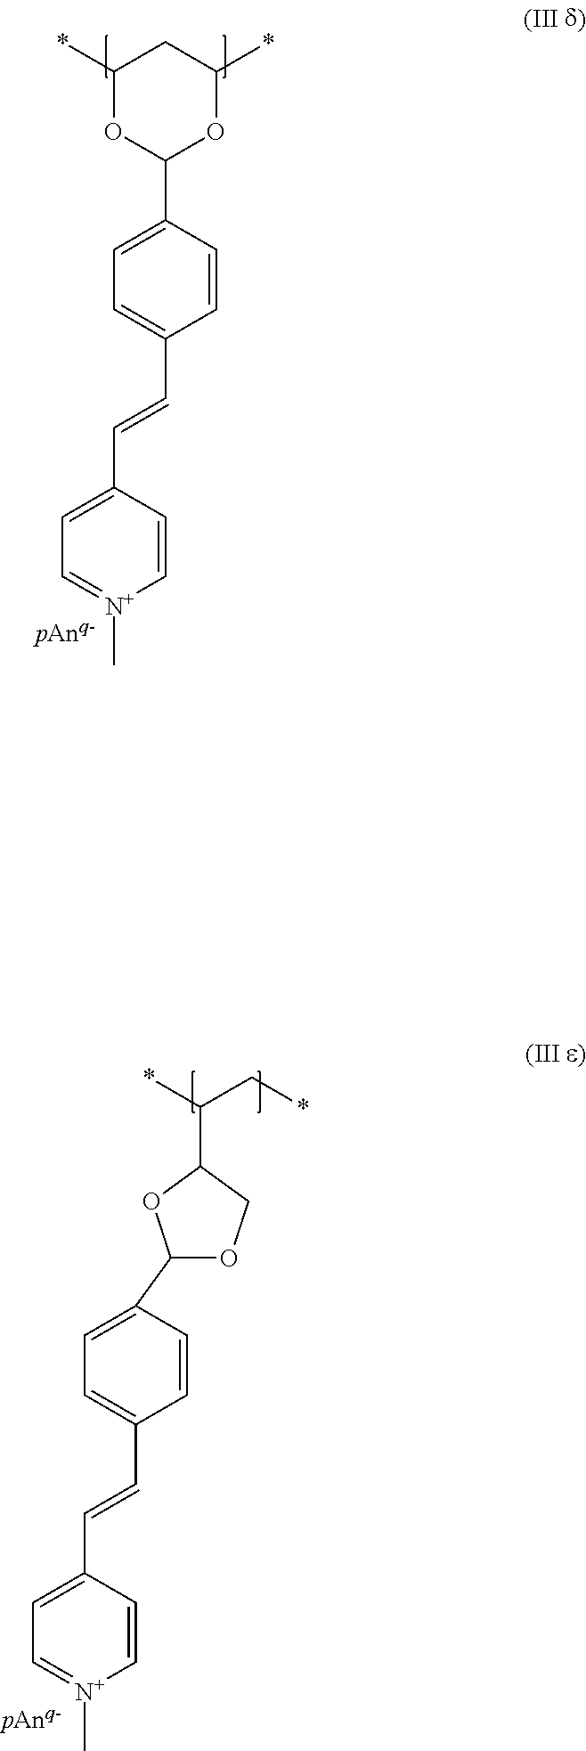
C(C*)(*)C1OC(C2=CC=C(C=CC3=CC=[N+](C)C=C3)C=C2)OC1.C1(*)OC(C2=CC=C(C=CC3=CC=[N+](C)C=C3)C=C2)OC(*)C1
